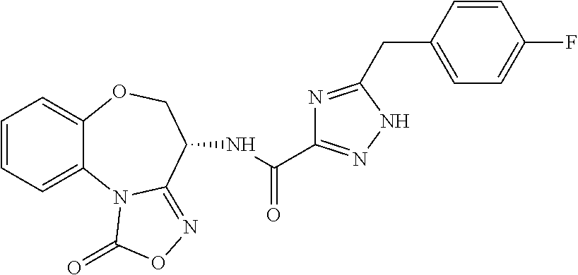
C1=CC=C2C(=C1)OCC(NC(=O)C1=NNC(CC3=CC=C(F)C=C3)=N1)C1=NOC(=O)N21
